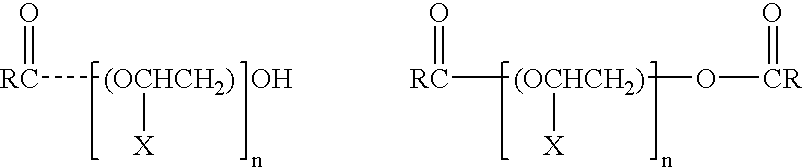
[RC]([(OCHCH2)][X])=O.O.[RC]([(OCHCH2)]([X])O[CR]=O)=O
